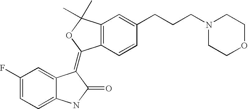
C12=C(C=CC(CCCN3CCOCC3)=C1)C(=C1C3=CC(F)=CC=C3NC1=O)OC2(C)C
